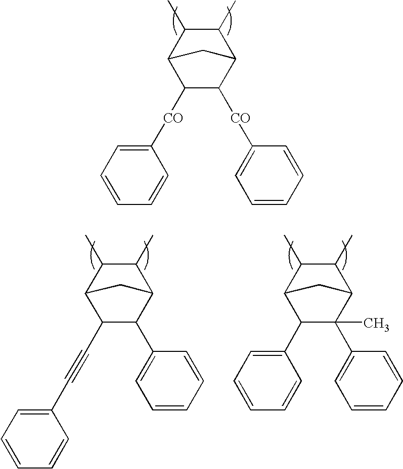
C1(C)C(C)C2C([CO]C3=CC=CC=C3)C([CO]C3=CC=CC=C3)C1C2.C1(C)C(C)C2C(C#CC3=CC=CC=C3)C(C3=CC=CC=C3)C1C2.C1(C)C(C)C2C(C3=CC=CC=C3)C(C3=CC=CC=C3)(C)C1C2
